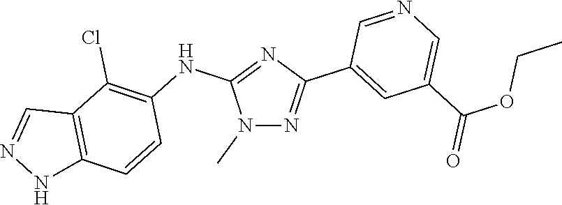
C(C1=CN=CC(C2=NN(C)C(NC3=C(Cl)C4=C(NN=C4)C=C3)=N2)=C1)(OCC)=O
